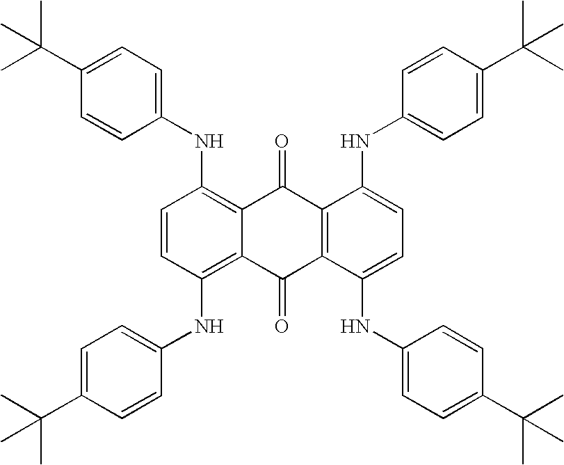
C1=CC(NC2=CC=C(C(C)(C)C)C=C2)=C2C(=C1NC1=CC=C(C(C)(C)C)C=C1)C(=O)C1=C(C2=O)C(NC2=CC=C(C(C)(C)C)C=C2)=CC=C1NC1=CC=C(C(C)(C)C)C=C1
